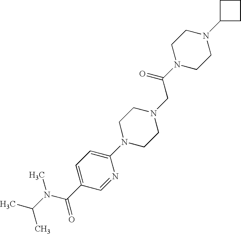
CC(N(C)C(C1=CC=C(N2CCN(CC(N3CCN(C4CCC4)CC3)=O)CC2)N=C1)=O)C
